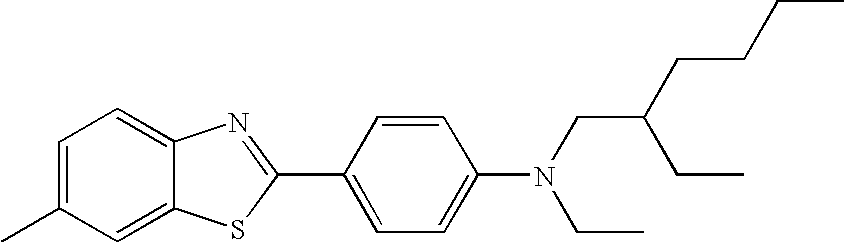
C1=C(C)C=C2C(=C1)N=C(C1=CC=C(N(CC(CCCC)CC)CC)C=C1)S2
